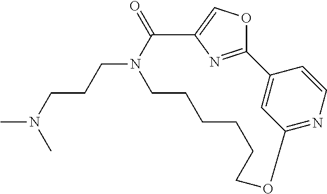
C12=CC(=NC=C1)OCCCCCCN(CCCN(C)C)C(=O)C1=COC2=N1
